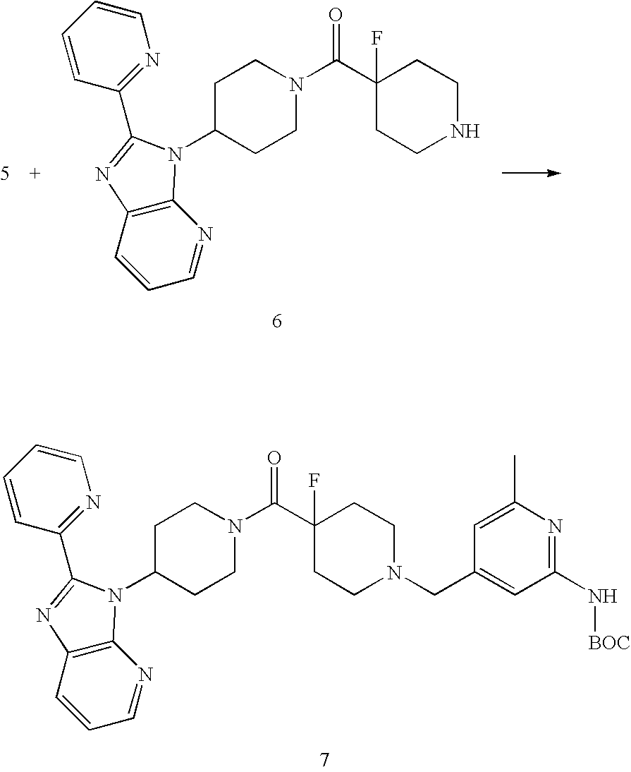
C1C(N2C3=C(C=CC=N3)N=C2C2=NC=CC=C2)CCN(C(C2(F)CCNCC2)=O)C1.C1C(N2C3=C(C=CC=N3)N=C2C2=NC=CC=C2)CCN(C(C2(F)CCN(CC3=CC(N[BOC])=NC(C)=C3)CC2)=O)C1
